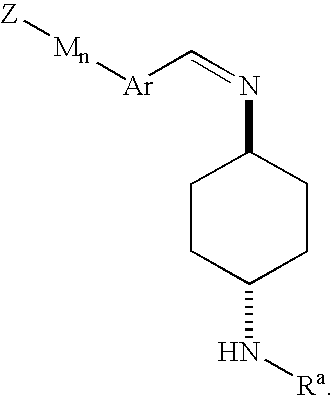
C1CC(N[Ra])CCC1N=C[Ar][Mn][Z]
